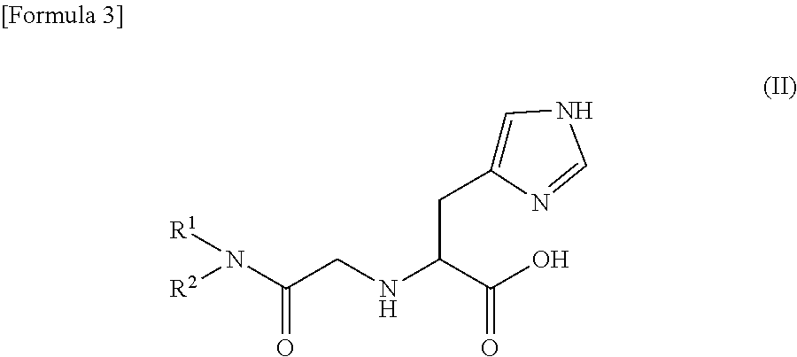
[R2]N(C(CNC(C(O)=O)CC1=CNC=N1)=O)[R1]
